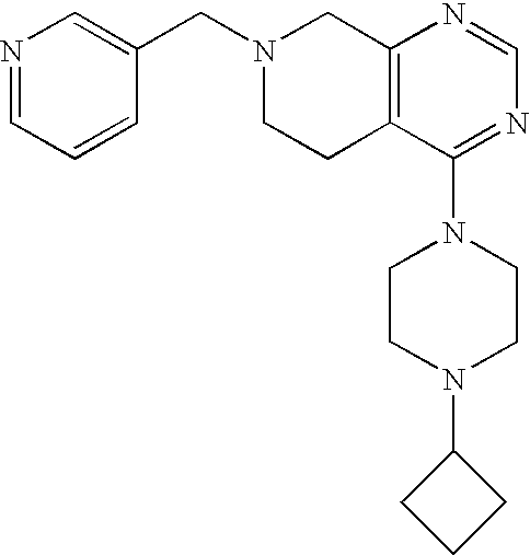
C1(CN2CCC3=C(C2)N=CN=C3N2CCN(C3CCC3)CC2)=CN=CC=C1
